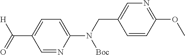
C(C1=CC=C(N(CC2=CN=C(OC)C=C2)[Boc])N=C1)(=O)[H]
